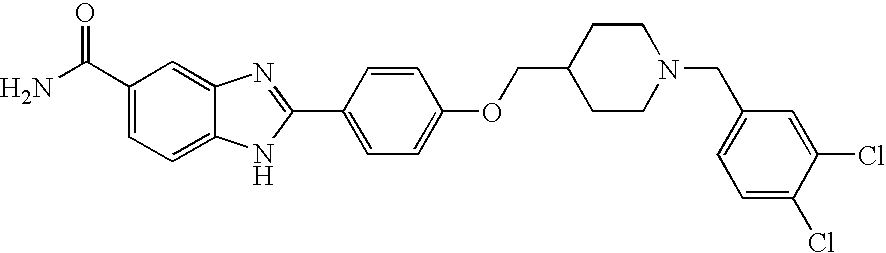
C12=CC(C(=O)N)=CC=C1NC(C1=CC=C(OCC3CCN(CC4=CC=C(Cl)C(Cl)=C4)CC3)C=C1)=N2
